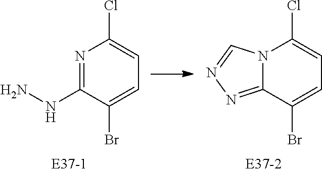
N1=C(NN)C(Br)=CC=C1Cl.N12C(=NN=C1)C(Br)=CC=C2Cl
